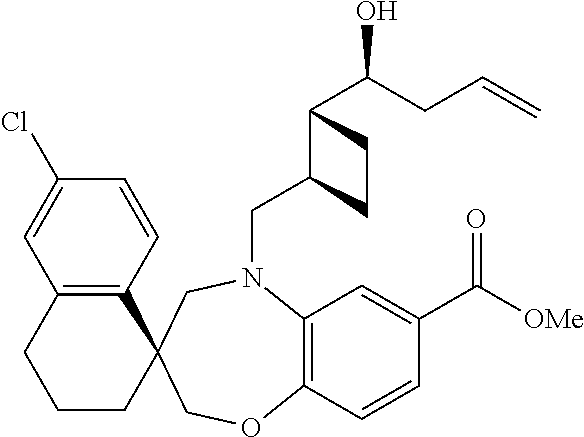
C12=C(C=CC(C([OMe])=O)=C1)OCC1(CN2CC2C(C(O)CC=C)CC2)C2=C(CCC1)C=C(Cl)C=C2
